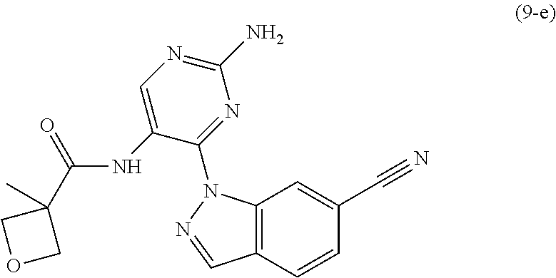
C12=C(C=CC(C#N)=C1)C=NN2C1=NC(N)=NC=C1NC(C1(C)COC1)=O
